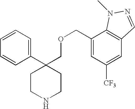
C1(C2(COCC3=CC([CF3])=CC4=C3N(C)N=C4)CCNCC2)=CC=CC=C1
